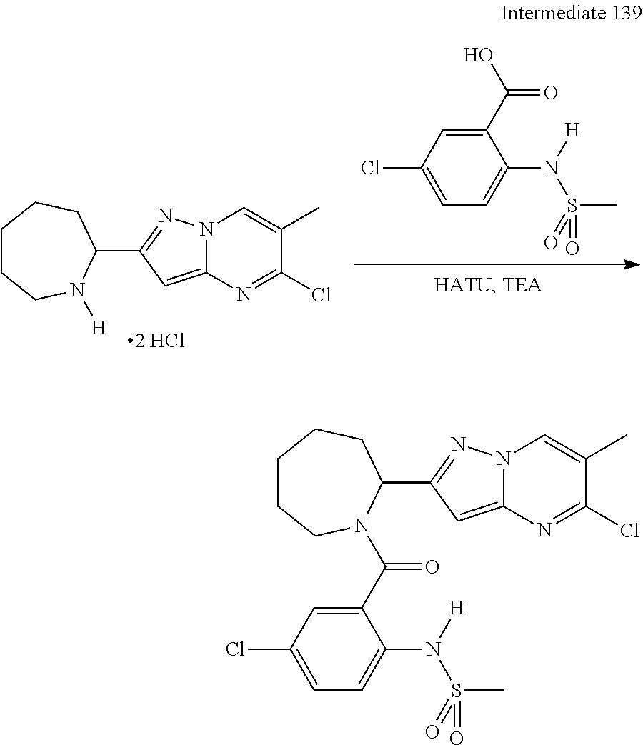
C1CCN([H])C(C2=NN3C(=C2)N=C(Cl)C(C)=C3)CC1.C1(C(O)=O)=CC(Cl)=CC=C1N(S(C)(=O)=O)[H].C1CCN(C(C2=CC(Cl)=CC=C2N(S(C)(=O)=O)[H])=O)C(C2=NN3C(=C2)N=C(Cl)C(C)=C3)CC1
